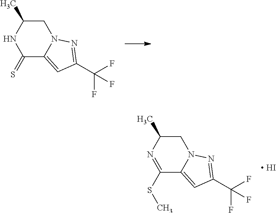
C1C(C)NC(=S)C2=CC(C(F)(F)F)=NN12.C1C(C)N=C(SC)C2=CC(C(F)(F)F)=NN12.[ HI]
